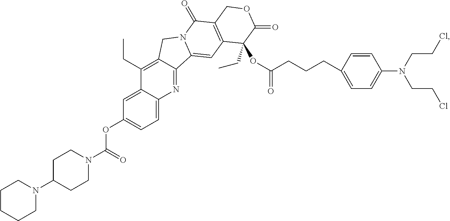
C1CCCN(C2CCN(C(=O)OC3=CC=C4C(=C3)C(CC)=C3C(=N4)C4=CC5=C(C(=O)N4C3)COC(=O)C5(OC(CCCC3=CC=C(N(CCCl)CCCl)C=C3)=O)CC)CC2)C1
